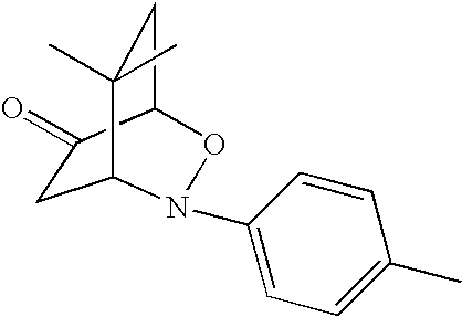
C1C(=O)C2CC(C)(C)C1N(C1=CC=C(C)C=C1)O2
